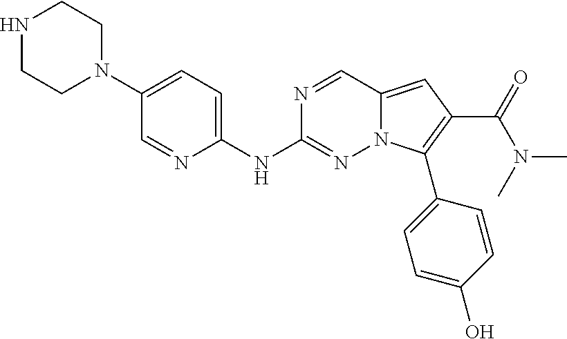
N1CCN(C2=CC=C(NC3=NN4C(=CC(C(=O)N(C)C)=C4C4=CC=C(O)C=C4)C=N3)N=C2)CC1
